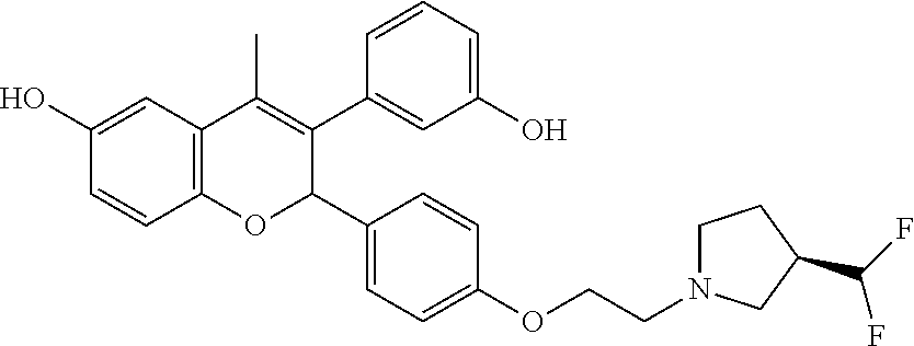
C12=C(C=C(O)C=C1)C(C)=C(C1=CC(O)=CC=C1)C(C1=CC=C(OCCN3CCC(C(F)F)C3)C=C1)O2
